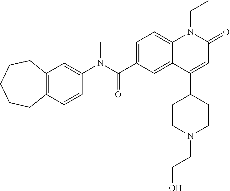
C1(N(C(C2=CC=C3C(=C2)C(C2CCN(CCO)CC2)=CC(=O)N3CC)=O)C)=CC2=C(C=C1)CCCCC2
